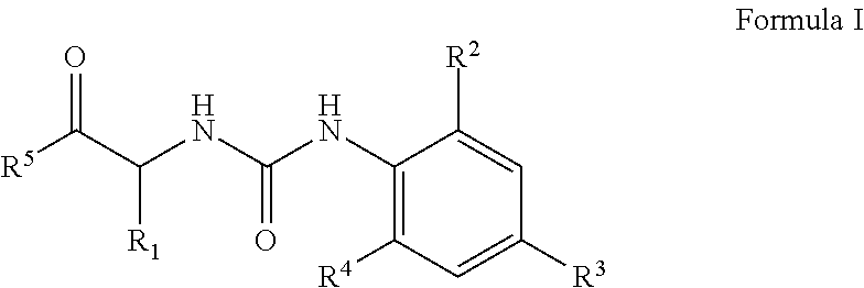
[R5]C(C(NC(NC1=C([R4])C=C([R3])C=C1[R2])=O)[R1])=O
